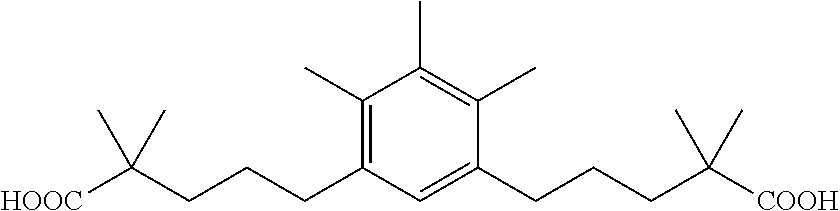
C1(C)=C(CCCC([HOOC])(C)C)C=C(CCCC([COOH])(C)C)C(C)=C1C
